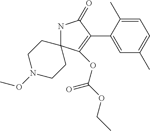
N1C2(C(OC(OCC)=O)=C(C3=CC(C)=CC=C3C)C1=O)CCN(OC)CC2
